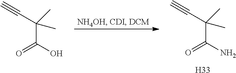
[H33].C(C(N)=O)(C#C)(C)C.C(C(O)=O)(C#C)(C)C
